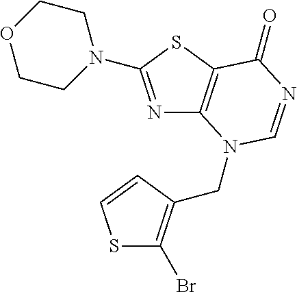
N1=C(N2CCOCC2)SC2=C1N(CC1=C(Br)SC=C1)C=NC2=O
